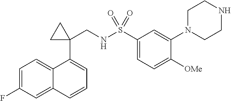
C1=C(F)C=C2C(=C1)C(C1(CNS(C3=CC=C([OMe])C(N4CCNCC4)=C3)(=O)=O)CC1)=CC=C2
